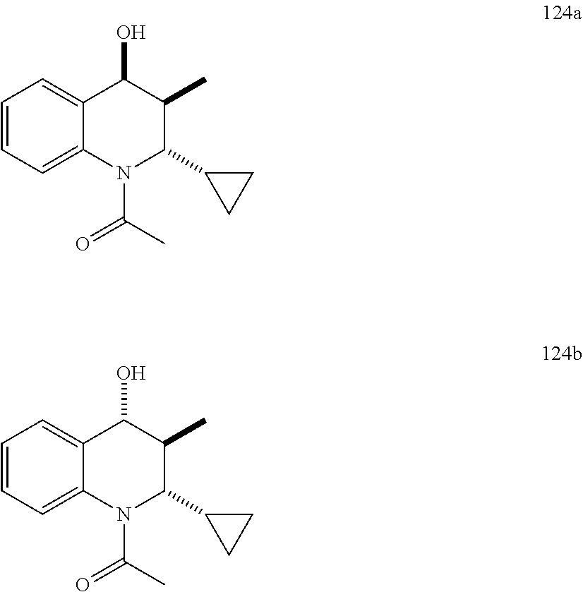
N1(C(C)=O)C(C2CC2)C(C)C(O)C2=CC=CC=C12.N1(C(C)=O)C(C2CC2)C(C)C(O)C2=CC=CC=C12
